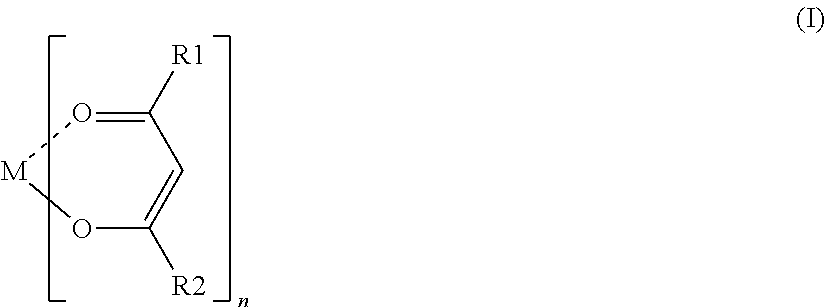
C1([R1])=O[M]OC([R2])=C1
